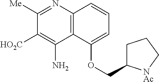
C12=C(N=C([Me])C([HO2C])=C1N)C=CC=C2OCC1CCC[NAc]1
